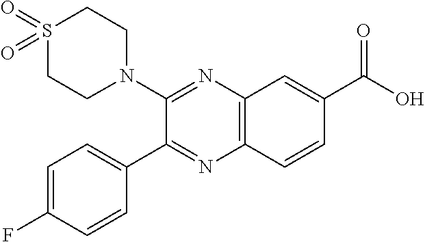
C12=C(C=CC(C(O)=O)=C1)N=C(C1=CC=C(F)C=C1)C(N1CCS(=O)(=O)CC1)=N2
